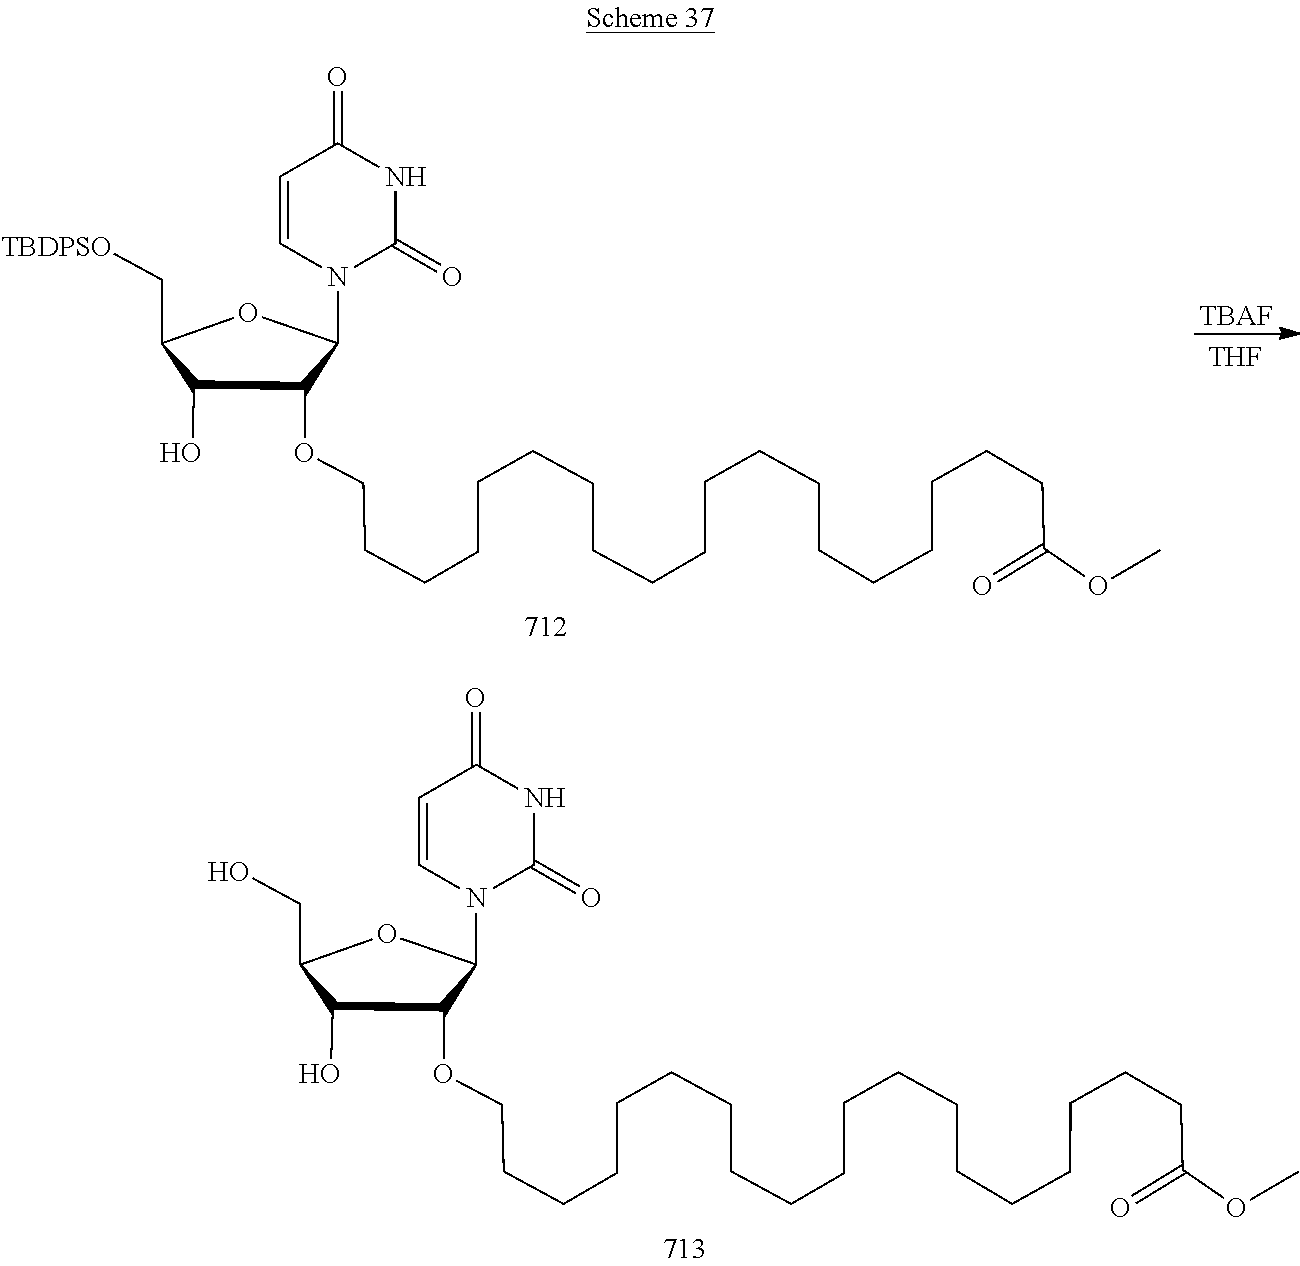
OC1C(OCCCCCCCCCCCCCCCCCCCC(OC)=O)C(N2C(=O)NC(=O)C=C2)OC1C[TBDPSO].[TBAF].[THF].OC1C(OCCCCCCCCCCCCCCCCCCCC(OC)=O)C(N2C(=O)NC(=O)C=C2)OC1CO
